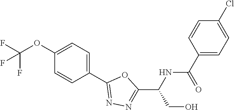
C1(OC(F)(F)F)=CC=C(C2=NN=C(C(NC(C3=CC=C(Cl)C=C3)=O)CO)O2)C=C1
